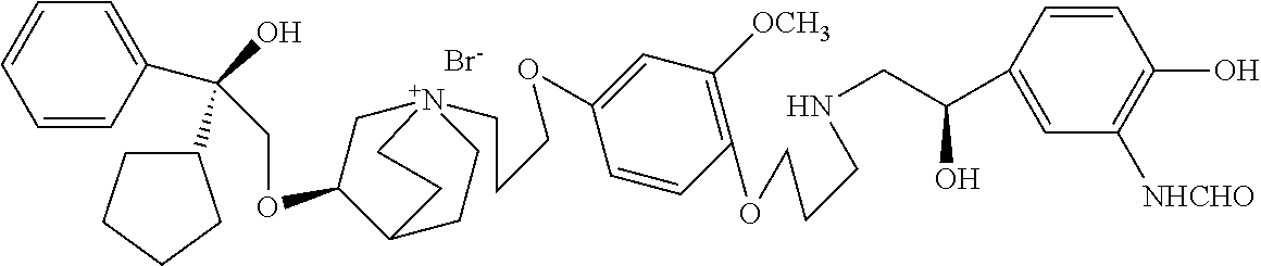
[Br-].C(OC1C[N+]2(CCCOC3=CC([OCH3])=C(OCCCNCC(O)C4=CC([NHCHO])=C(O)C=C4)C=C3)CCC1CC2)C(O)(C1CCCC1)C1=CC=CC=C1
